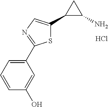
C1(C2=NC=C(C3C(N)C3)S2)=CC=CC(O)=C1.Cl
